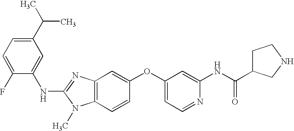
N(C1=NC2=C(N1C)C=CC(OC1=CC=NC(NC(C3CCNC3)=O)=C1)=C2)C1=CC(C(C)C)=CC=C1F
